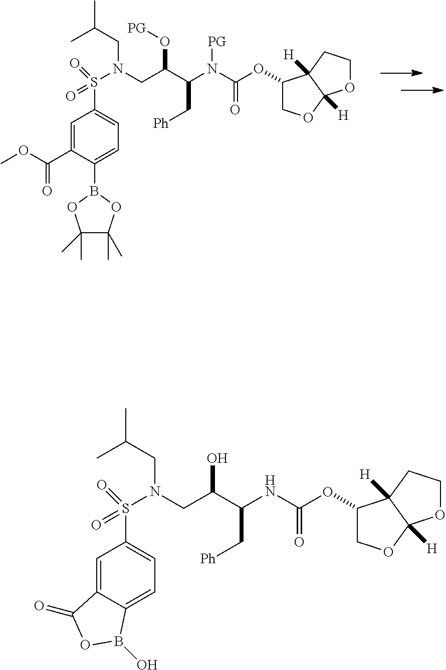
C1(OC(N(C(C(O[PG])CN(CC(C)C)S(C2=CC=C(B3OC(C)(C)C(C)(C)O3)C(C(OC)=O)=C2)(=O)=O)C[Ph])[PG])=O)COC2([H])C1([H])CCO2.C1(OC(NC(C(O)CN(CC(C)C)S(C2=CC=C3C(=C2)C(=O)OB3O)(=O)=O)C[Ph])=O)COC2([H])C1([H])CCO2
